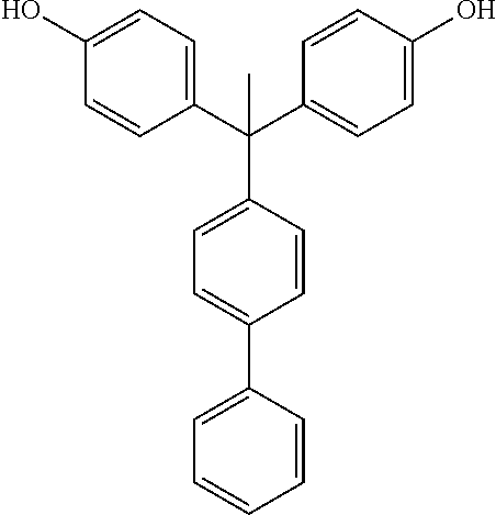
C1=CC(C(C2=CC=C(O)C=C2)(C2=CC=C(O)C=C2)C)=CC=C1C1=CC=CC=C1
